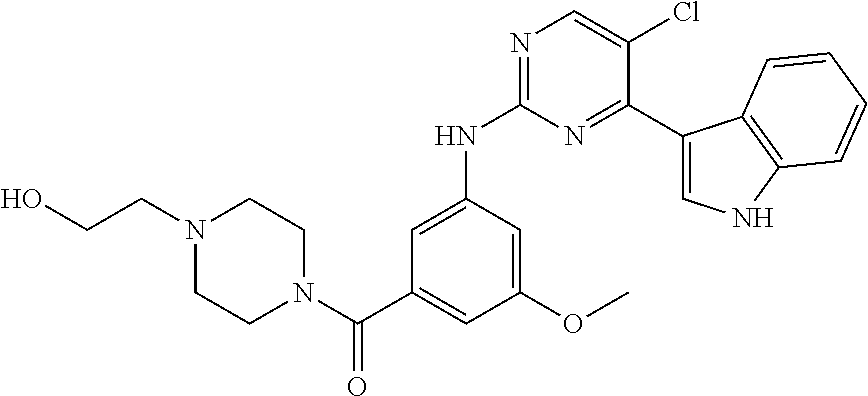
C1=C(NC2=NC=C(Cl)C(C3=CNC4=C3C=CC=C4)=N2)C=C(OC)C=C1C(N1CCN(CCO)CC1)=O
